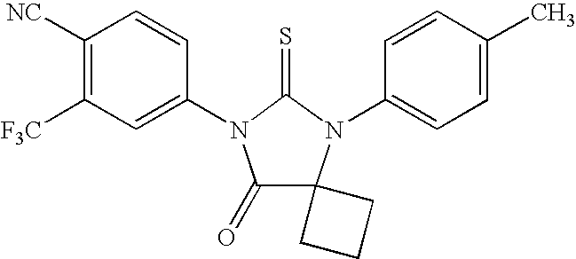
C1([NC])=C([F3C])C=C(N2C(=O)C3(N(C4=CC=C(C)C=C4)C2=S)CCC3)C=C1
